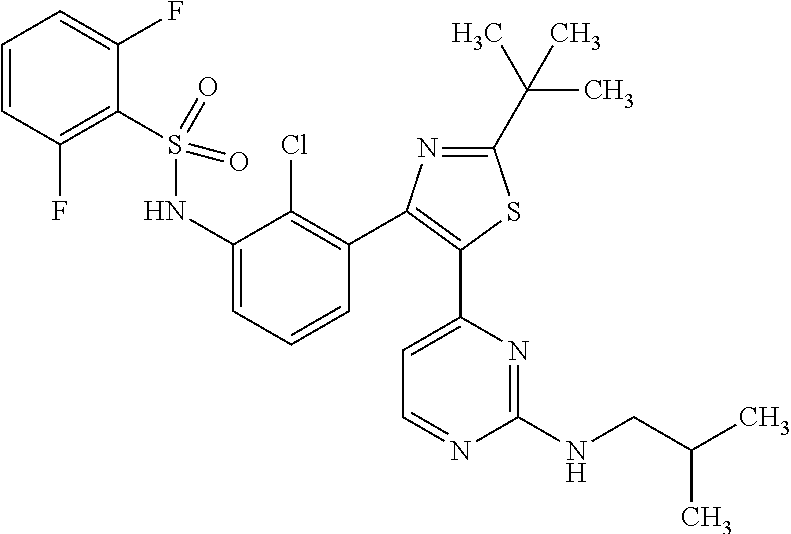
C1=CC(F)=C(S(NC2=CC=CC(C3=C(C4=CC=NC(NCC(C)C)=N4)SC(C(C)(C)C)=N3)=C2Cl)(=O)=O)C(F)=C1
